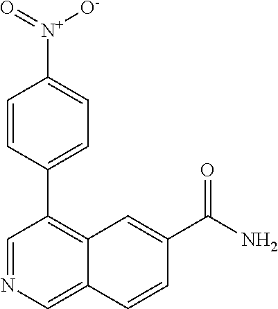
C1=C(C2=C3C(=CN=C2)C=CC(C(N)=O)=C3)C=CC([N+]([O-])=O)=C1
